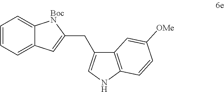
C1=CC=C2C(=C1)[BocN]C(CC1=CNC3=C1C=C([OMe])C=C3)=C2
